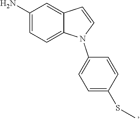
C1(N)=CC=C2C(=C1)C=CN2C1=CC=C(SC)C=C1
